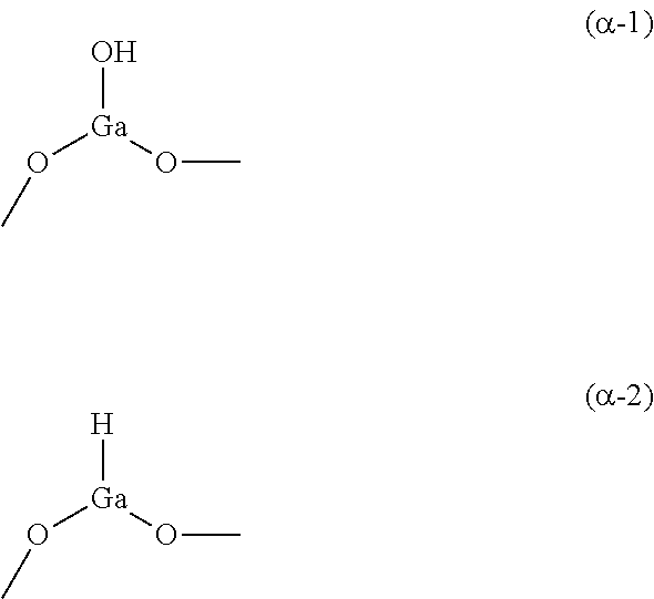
[Ga](O)(OC)OC.[Ga]([H])(OC)OC
